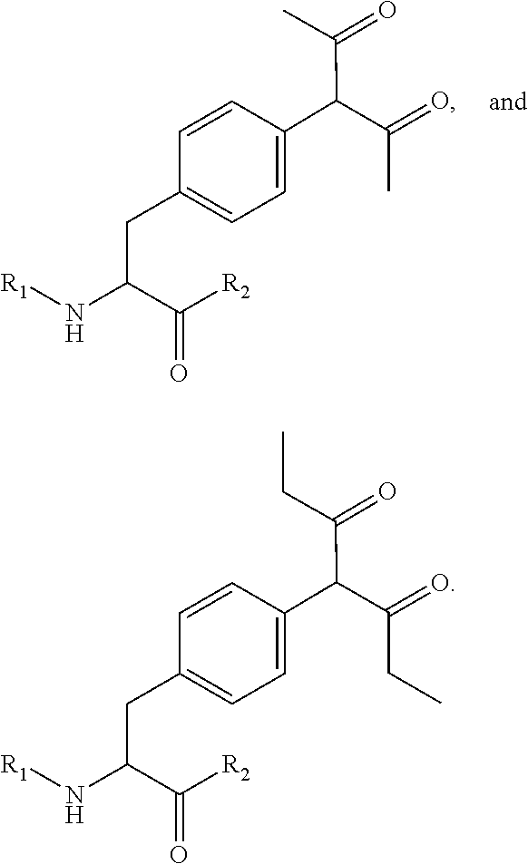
C1=CC(C(C(=O)CC)C(CC)=O)=CC=C1CC(N[R1])C([R2])=O.C1=CC(C(C(=O)C)C(C)=O)=CC=C1CC(N[R1])C([R2])=O
